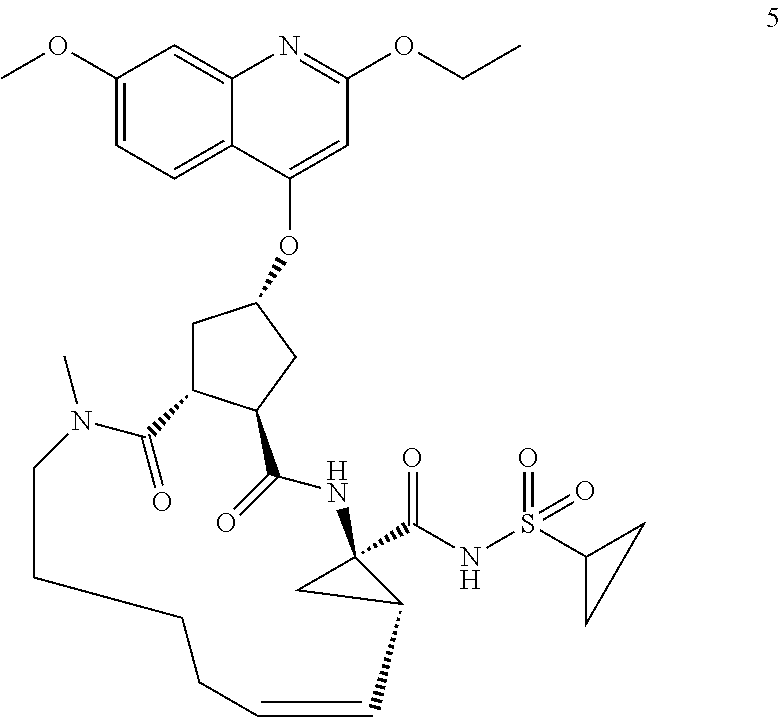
C1C2C(CC1OC1=CC(OCC)=NC3=CC(OC)=CC=C13)C(=O)NC1(C(NS(C3CC3)(=O)=O)=O)CC1C=CCCCCN(C)C2=O
